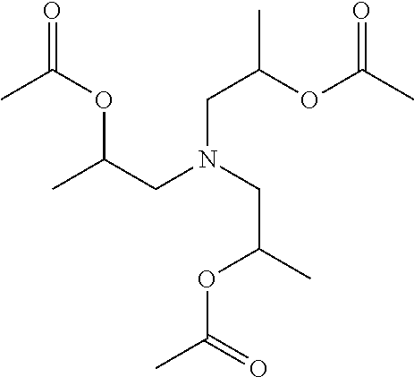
CC(OC(CN(CC(C)OC(C)=O)CC(C)OC(C)=O)C)=O
